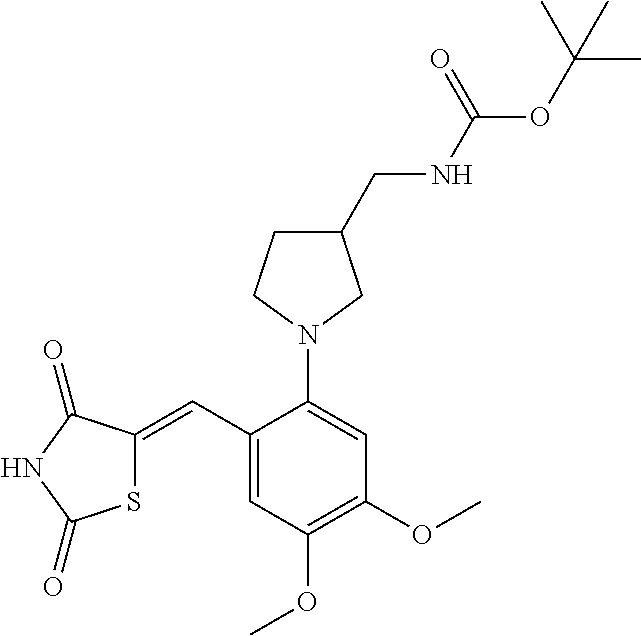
S1C(=CC2=CC(OC)=C(OC)C=C2N2CC(CNC(OC(C)(C)C)=O)CC2)C(=O)NC1=O
